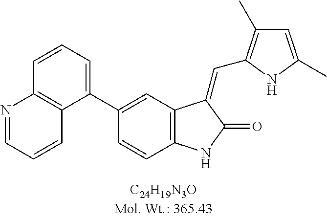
C1(C2=CC3=C(C=C2)NC(=O)C3=CC2=C(C)C=C(C)N2)=CC=CC2=C1C=CC=N2
